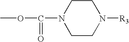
C1CN([R3])CCN1C(OC)=O
